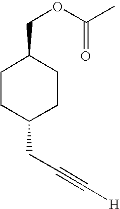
C1CC(CC#C[H])CCC1COC(C)=O
